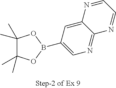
C1(C)(C)C(C)(C)OB(C2=CN=C3C(=C2)N=CC=N3)O1
